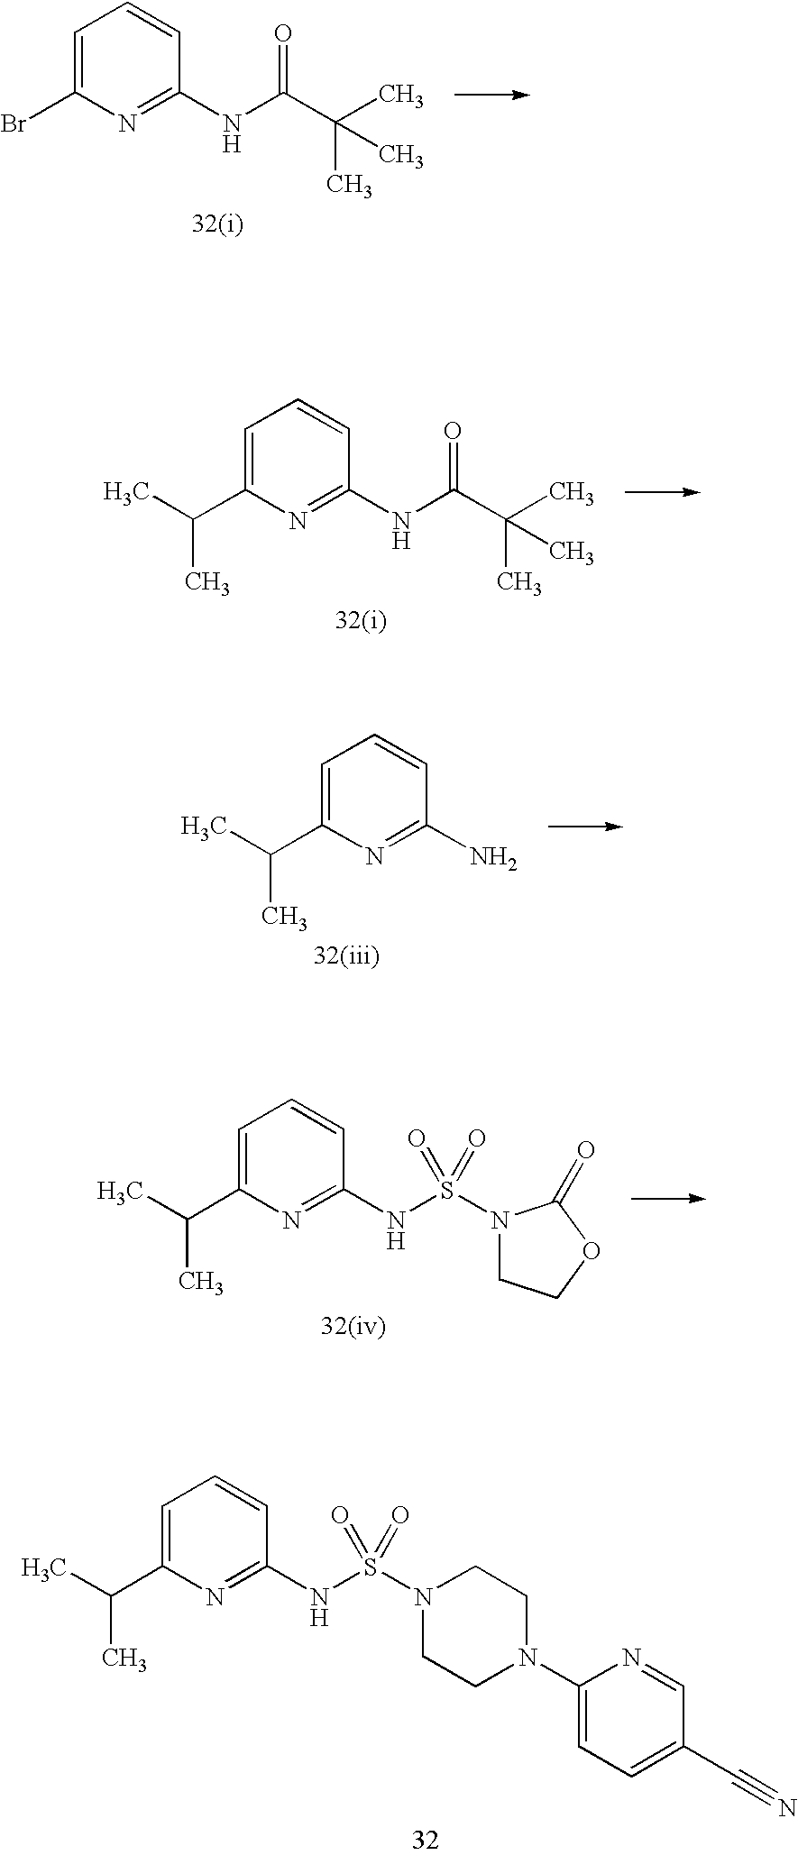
C1(NC(C(C)(C)C)=O)=NC(Br)=CC=C1.C1(NC(C(C)(C)C)=O)=NC(C(C)C)=CC=C1.C1(N)=NC(C(C)C)=CC=C1.C1(NS(N2CCOC2=O)(=O)=O)=NC(C(C)C)=CC=C1.C1(NS(N2CCN(C3=CC=C(C#N)C=N3)CC2)(=O)=O)=NC(C(C)C)=CC=C1
